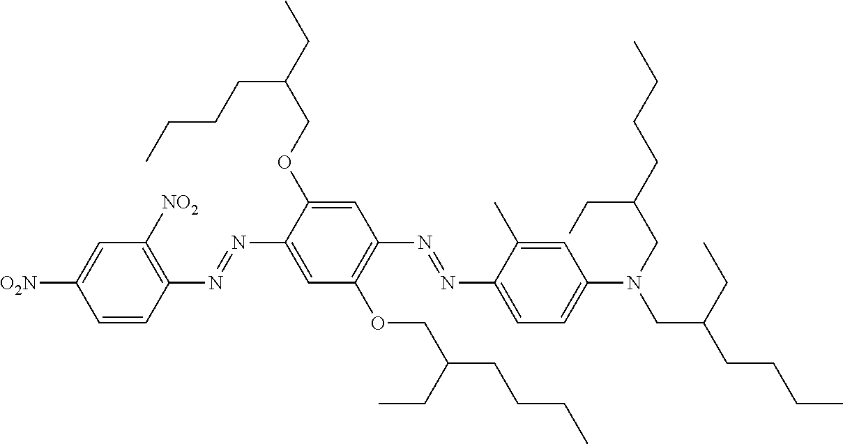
C1=CC(N=NC2=CC(OCC(CCCC)CC)=C(N=NC3=CC=C(N(CC(CC)CCCC)CC(CCCC)CC)C=C3C)C=C2OCC(CC)CCCC)=C([NO2])C=C1[O2N]
